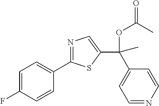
C1=C(F)C=CC(C2=NC=C(C(OC(=O)C)(C3=CC=NC=C3)C)S2)=C1
